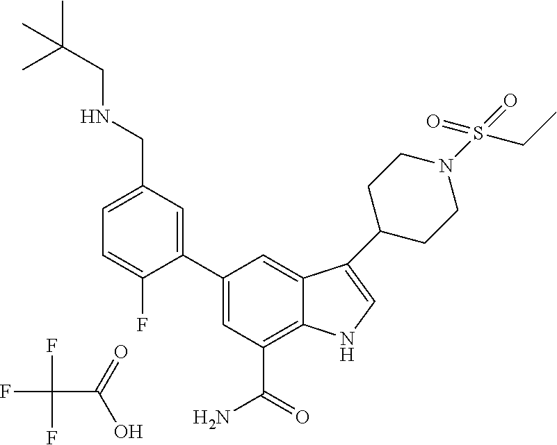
FC(C(=O)O)(F)F.C1=C(CNCC(C)(C)C)C=C(C2=CC(C(=O)N)=C3C(=C2)C(C2CCN(S(=O)(=O)CC)CC2)=CN3)C(F)=C1
